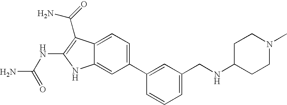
C1(C2=CC(CNC3CCN(C)CC3)=CC=C2)=CC=C2C(=C1)NC(NC(N)=O)=C2C(=O)N
